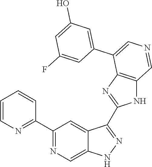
C1(C2=NC=CC=C2)=NC=C2C(=C1)C(C1=NC3=C(N1)C=NC=C3C1=CC(O)=CC(F)=C1)=NN2
